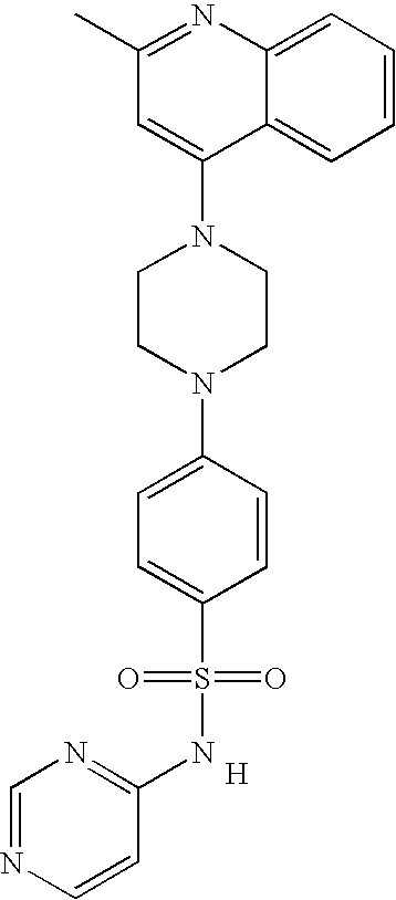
C12=CC=CC=C1C(N1CCN(C3=CC=C(S(=O)(=O)NC4=NC=NC=C4)C=C3)CC1)=CC(C)=N2.[H]
